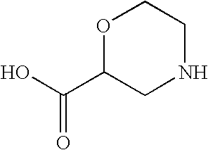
OC(C1CNCCO1)=O
